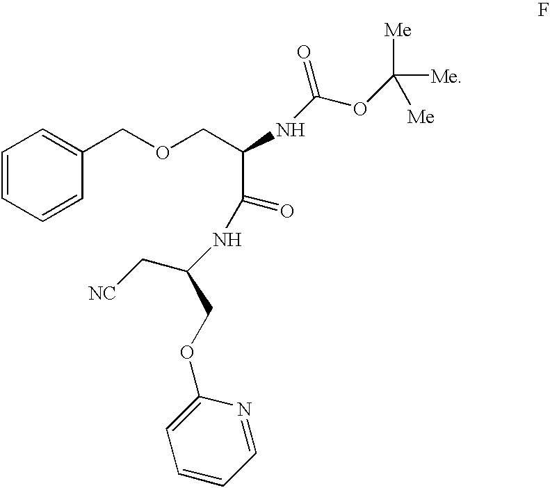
C(COC1=CC=CC=N1)(C[NC])NC(C(COCC1=CC=CC=C1)NC(OC([Me])([Me])[Me])=O)=O
